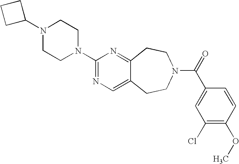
C1C(N2CCN(C3=NC=C4C(=N3)CCN(C(=O)C3=CC(Cl)=C(OC)C=C3)CC4)CC2)CC1
